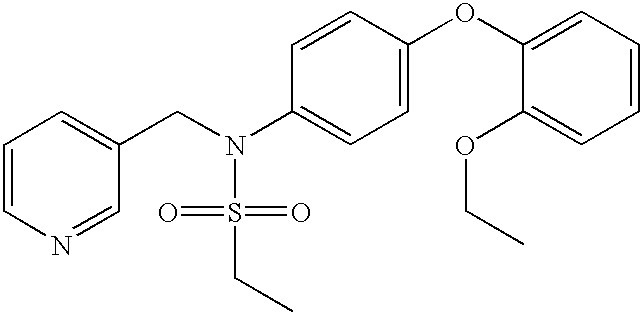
C1=CN=CC(CN(S(=O)(=O)CC)C2=CC=C(OC3=CC=CC=C3OCC)C=C2)=C1
